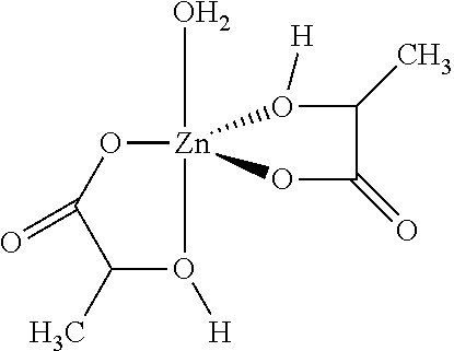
[Zn]12(O)(OC(=O)C(C)O1[H])O([H])C(C)C(=O)O2
